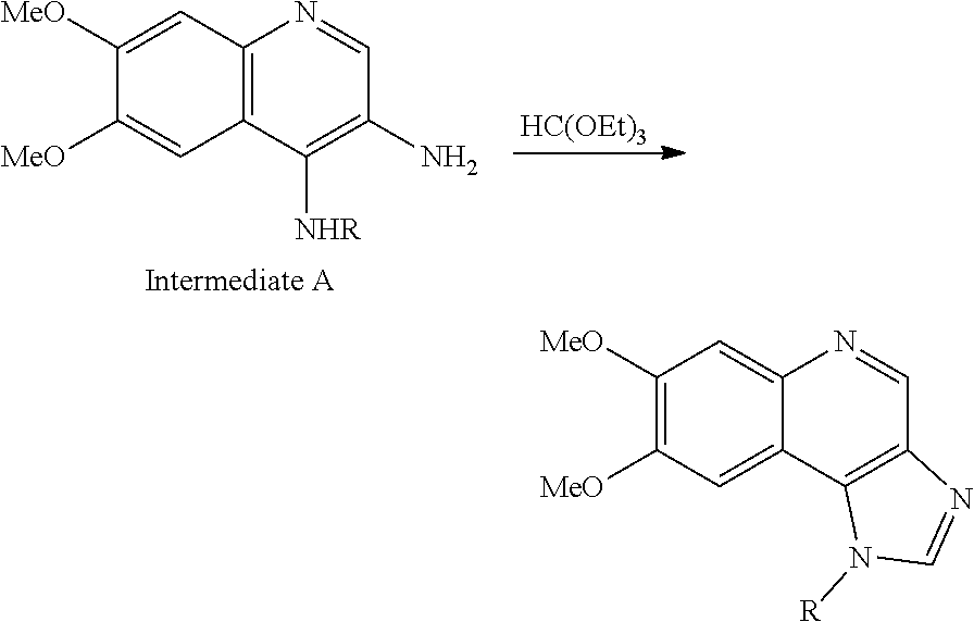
C1([MeO])=C([MeO])C=C2C(=C1)N=CC1=C2N([R])C=N1.C1([MeO])=CC2=C(C=C1[MeO])C([NHR])=C(N)C=N2.[HC(OEt)3]
